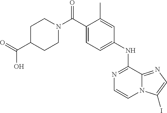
N1(C(C2=CC=C(NC3=NC=CN4C3=NC=C4I)C=C2C)=O)CCC(C(=O)O)CC1
